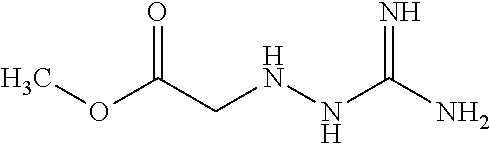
O(C(CNNC(N)=N)=O)C
